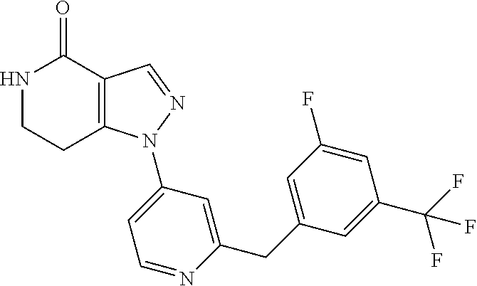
N1CCC2=C(C1=O)C=NN2C1=CC=NC(CC2=CC(F)=CC(C(F)(F)F)=C2)=C1
